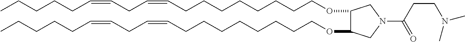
O(CCCCCCCCC=CCC=CCCCCC)C1C(OCCCCCCCCC=CCC=CCCCCC)CN(C(CCN(C)C)=O)C1
